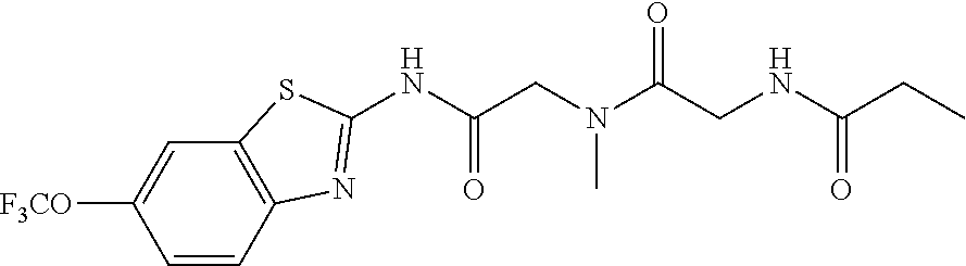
C1=CC2=C(C=C1[F3CO])SC(NC(CN(C(CNC(CC)=O)=O)C)=O)=N2
